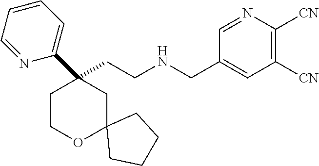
C(CNCC1=CC([CN])=C([CN])N=C1)C1(C2=CC=CC=N2)CCOC2(C1)CCCC2
